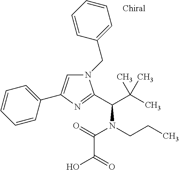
N1(CC2=CC=CC=C2)C=C(C2=CC=CC=C2)N=C1C(C(C)(C)C)N(C(=O)C(=O)O)CCC
